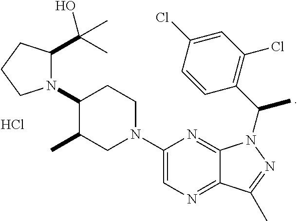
N1(C2C(C)CN(C3=CN=C4C(=N3)N(C(C3=C(Cl)C=C(Cl)C=C3)C)N=C4C)CC2)C(C(O)(C)C)CCC1.Cl
